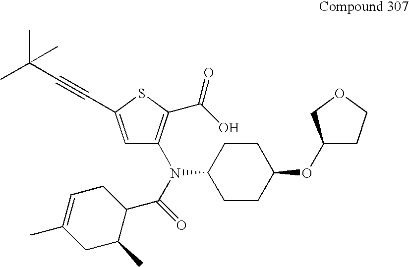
C1(N(C2CCC(OC3CCOC3)CC2)C(C2C(C)CC(C)=CC2)=O)=C(C(=O)O)SC(C#CC(C)(C)C)=C1
